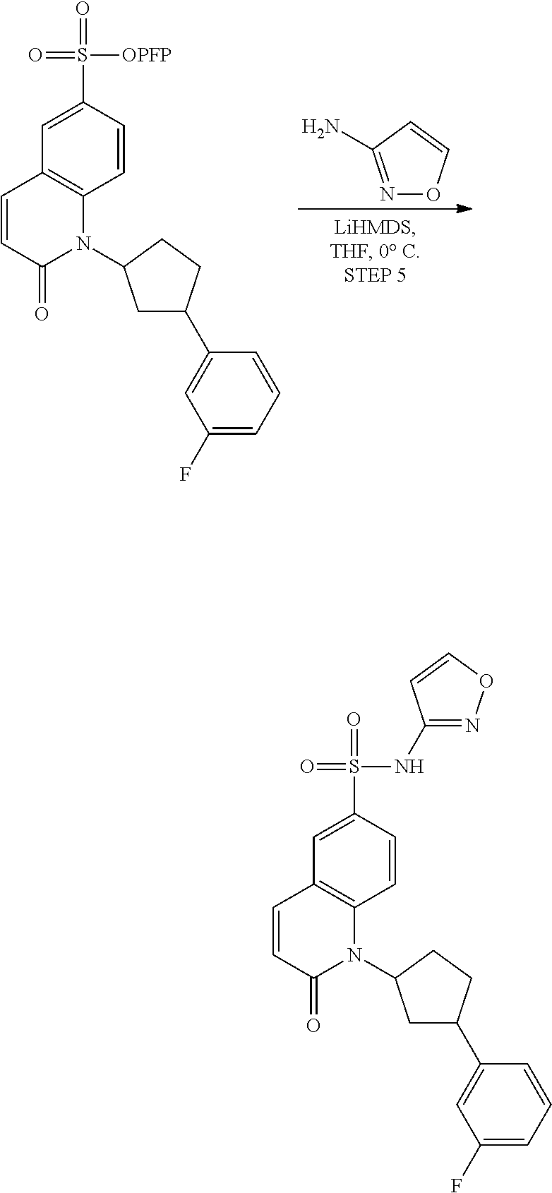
N1=C(N)C=CO1.C1C(C2=CC(F)=CC=C2)CCC1N1C2=C(C=CC1=O)C=C(S(=O)(=O)[OPFP])C=C2.C1C(C2=CC(F)=CC=C2)CCC1N1C2=C(C=CC1=O)C=C(S(=O)(=O)NC1=NOC=C1)C=C2
